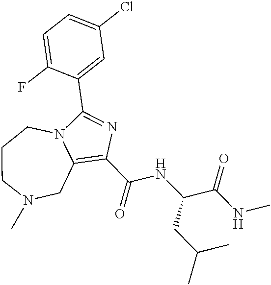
C1(C(NC(CC(C)C)C(=O)NC)=O)=C2CN(C)CCCN2C(C2=CC(Cl)=CC=C2F)=N1
